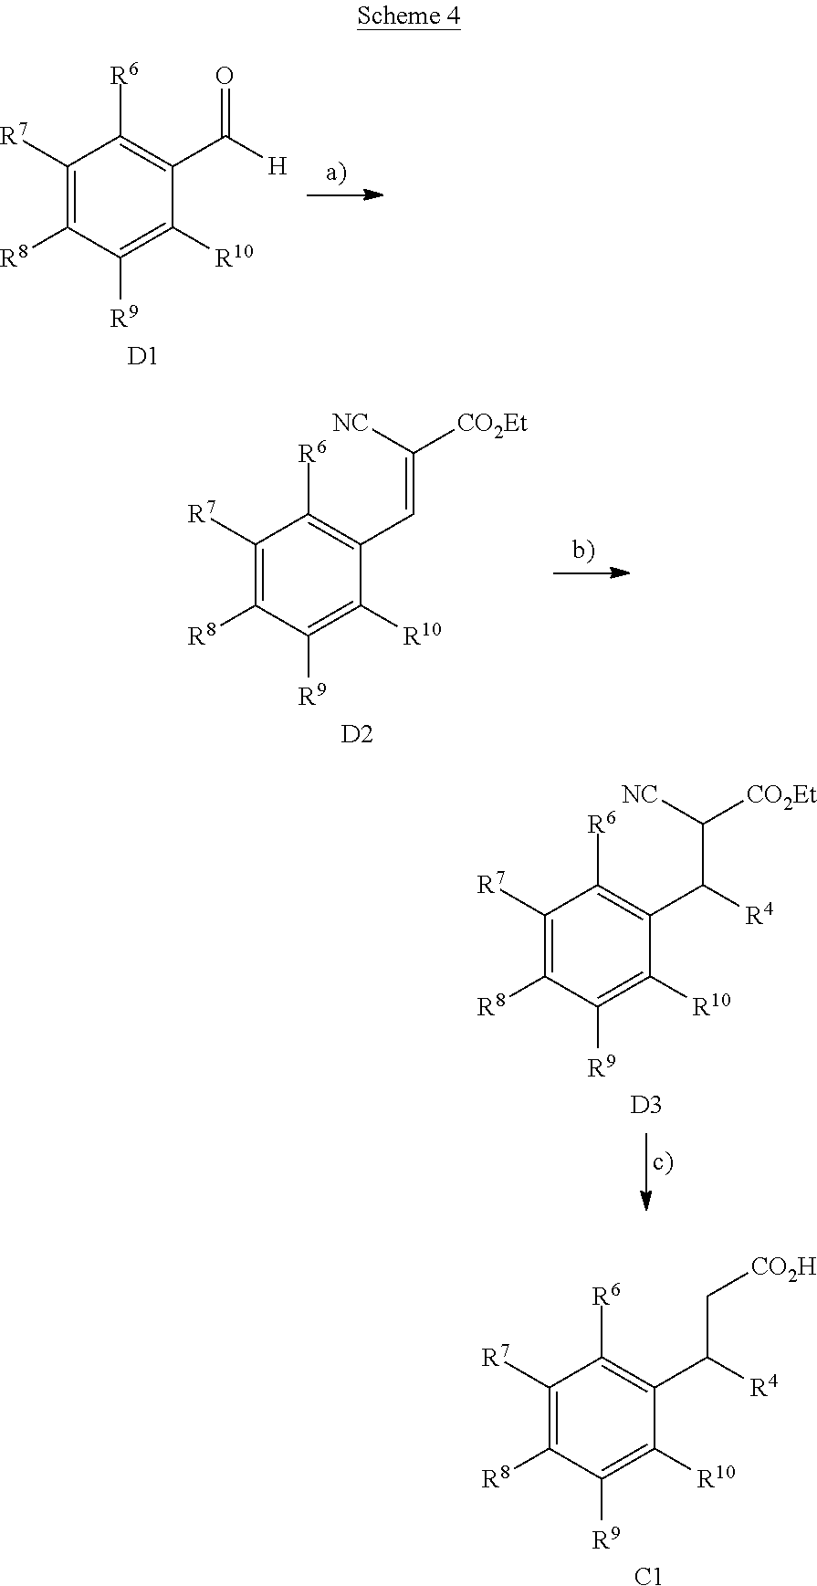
C1([R7])=C([R8])C([R9])=C([R10])C(C([H])=O)=C1[R6].[D1].C1([R7])=C([R8])C([R9])=C([R10])C(C=C([CO2Et])[NC])=C1[R6].[D2].C1([R7])=C([R8])C([R9])=C([R10])C(C(C([CO2Et])[NC])[R4])=C1[R6].[D3].C1([R7])=C([R8])C([R9])=C([R10])C(C(C[CO2H])[R4])=C1[R6].[C1]
